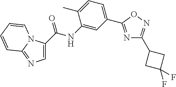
C1=C(C(=O)NC2=CC(C3=NC(C4CC(F)(F)C4)=NO3)=CC=C2C)N2C(=N1)C=CC=C2
